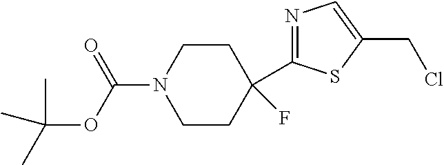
C1(C2(F)CCN(C(=O)OC(C)(C)C)CC2)=NC=C(CCl)S1
